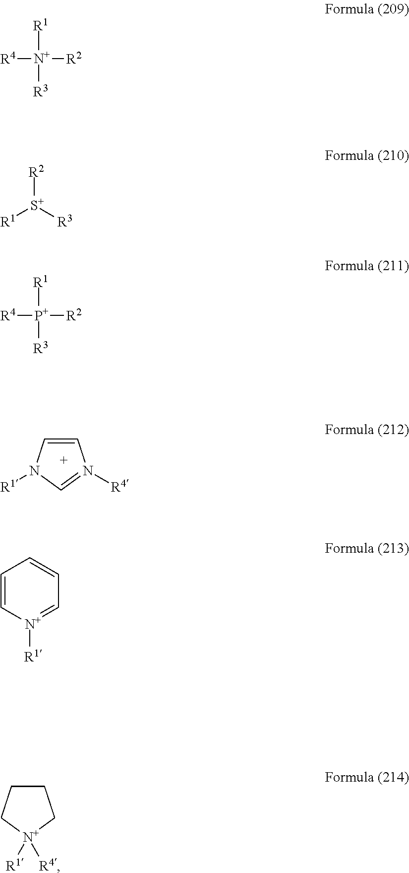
C1=CN([R1])C=N1[R4].[R1][N+]([R3])([R4])[R2].[R2][S+]([R3])[R1].[R1][P+]([R3])([R4])[R2].C1=C[N+]([R1])=CC=C1.C1CC[N+]([R4])([R1])C1
